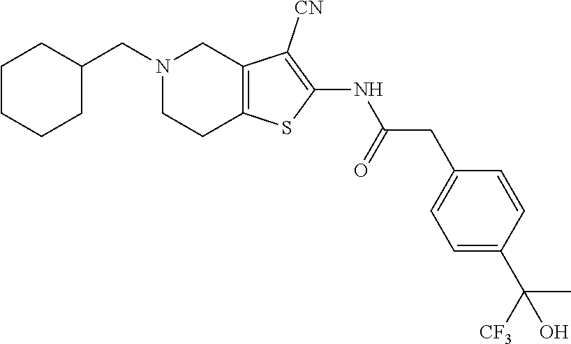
C12=C(SC(NC(CC3=CC=C(C([CF3])(C)O)C=C3)=O)=C1[CN])CCN(CC1CCCCC1)C2
